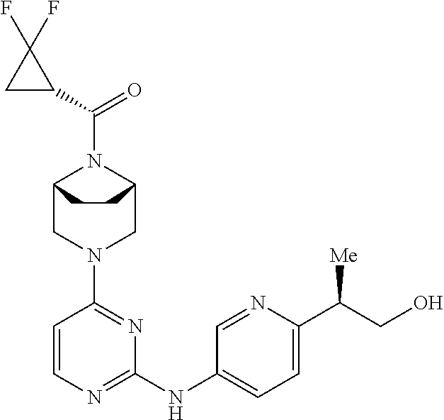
C12CN(C3=NC(NC4=CC=C(C(CO)[Me])N=C4)=NC=C3)CC(N1C(=O)C1C(F)(F)C1)CC2
